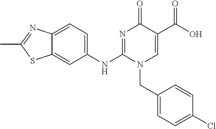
C12=CC=C(NC3=NC(=O)C(C(O)=O)=CN3CC3=CC=C(Cl)C=C3)C=C1SC(C)=N2
